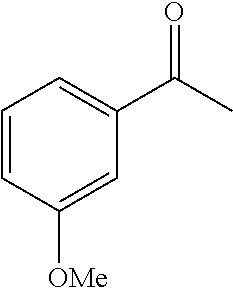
C1=CC([OMe])=CC(C(C)=O)=C1
